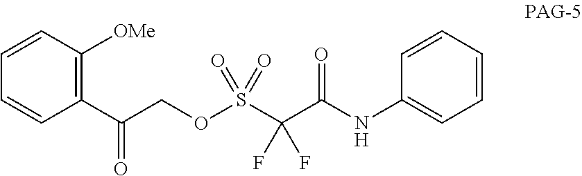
C1(C(COS(=O)(=O)C(C(NC2=CC=CC=C2)=O)(F)F)=O)=C([OMe])C=CC=C1
